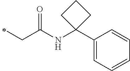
N(C(CC)=O)C1(C2=CC=CC=C2)CCC1
